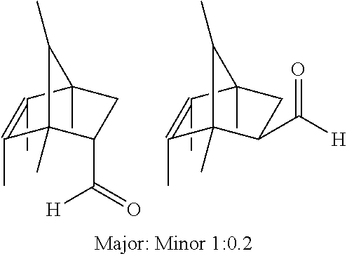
C1(C(=O)[H])CC2(C)C(C)=C(C)C1(C)C2C.C1(C([H])=O)CC2(C)C(C)=C(C)C1(C)C2C
